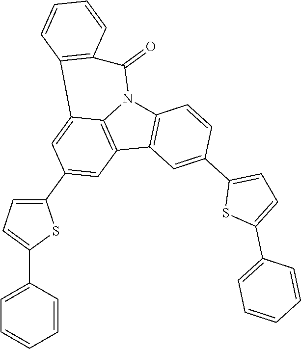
C12=C(C3=C4N1C(=O)C1=C(C4=CC(C4=CC=C(C5=CC=CC=C5)S4)=C3)C=CC=C1)C=C(C1=CC=C(C3=CC=CC=C3)S1)C=C2
